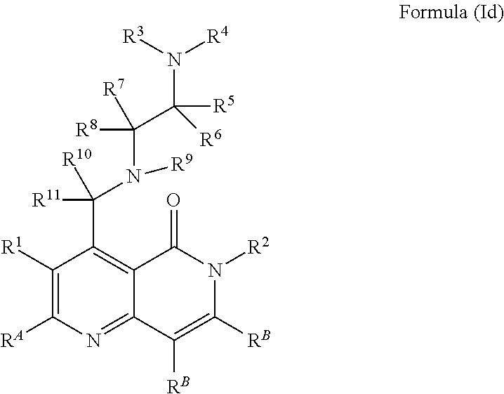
C1([R1])=C([RA])N=C2C(=C1C(N(C(C([R5])([R6])N([R3])[R4])([R7])[R8])[R9])([R11])[R10])C(=O)N([R2])C([RB])=C2[RB]
